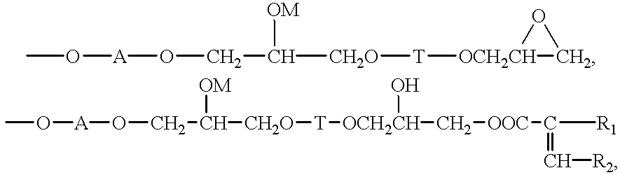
CO[A]OCC([CH2O][T][OCH2CH]1OC1)[OM].CO[A]OCC([CH2O][T][OCH2CH](C[OOC]C([R1])=C[R2])O)[OM]
